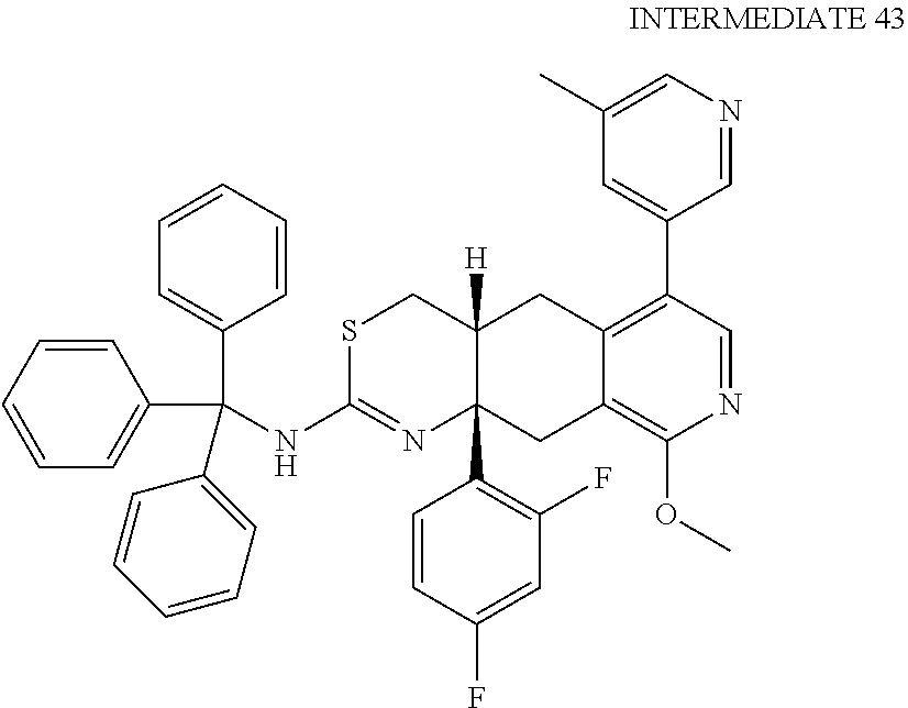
N1=CC(C2=CC(C)=CN=C2)=C2C(=C1OC)CC1(C3=C(F)C=C(F)C=C3)C([H])(C2)CSC(NC(C2=CC=CC=C2)(C2=CC=CC=C2)C2=CC=CC=C2)=N1
